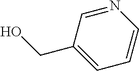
C1(CO)=CC=CN=C1
